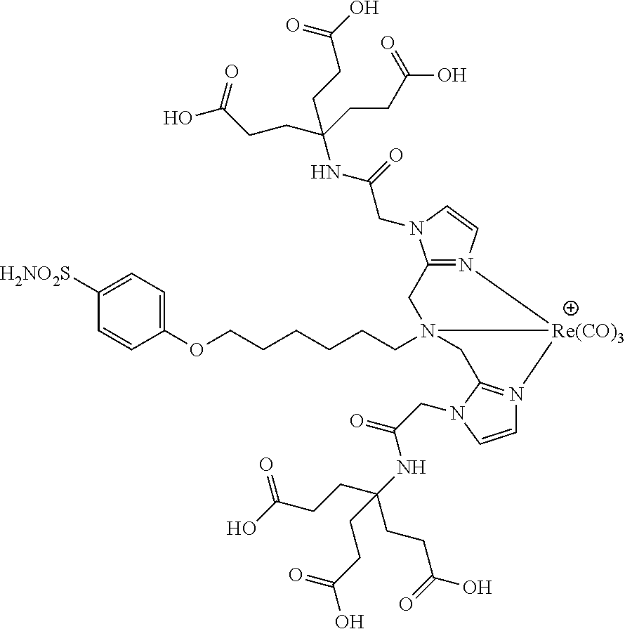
C1(OCCCCCCN23CC4=N(C=CN4CC(NC(CCC(=O)O)(CCC(=O)O)CCC(=O)O)=O)[Re(CO)3]2N2=C(C3)N(CC(=O)NC(CCC(=O)O)(CCC(=O)O)CCC(=O)O)C=C2)=CC=C([H2NO2S])C=C1
